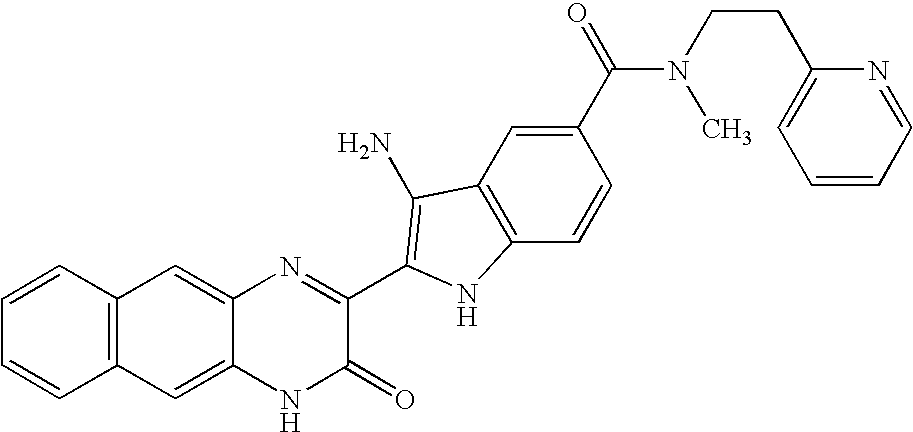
C1=C2C(=CC3=C1C=CC=C3)N=C(C1=C(N)C3=C(C=CC(C(=O)N(C)CCC4=CC=CC=N4)=C3)N1)C(=O)N2
